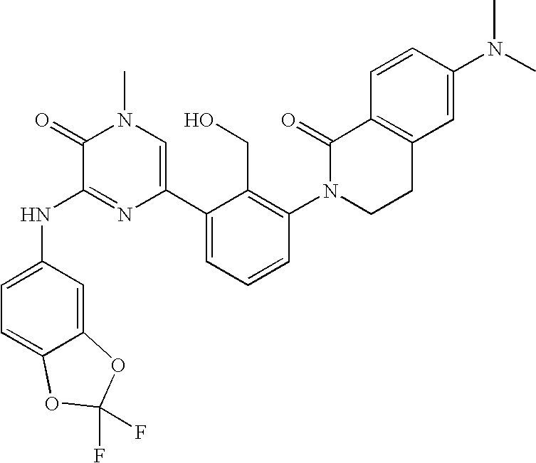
N(C1=NC(C2=CC=CC(N3CCC4=C(C3=O)C=CC(N(C)C)=C4)=C2CO)=CN(C)C1=O)C1=CC=C2C(=C1)OC(F)(F)O2
